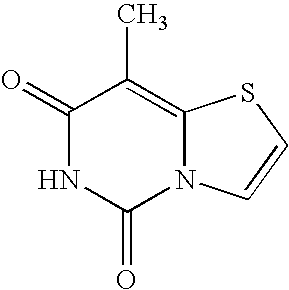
C1(=O)NC(=O)N2C(=C1C)SC=C2
